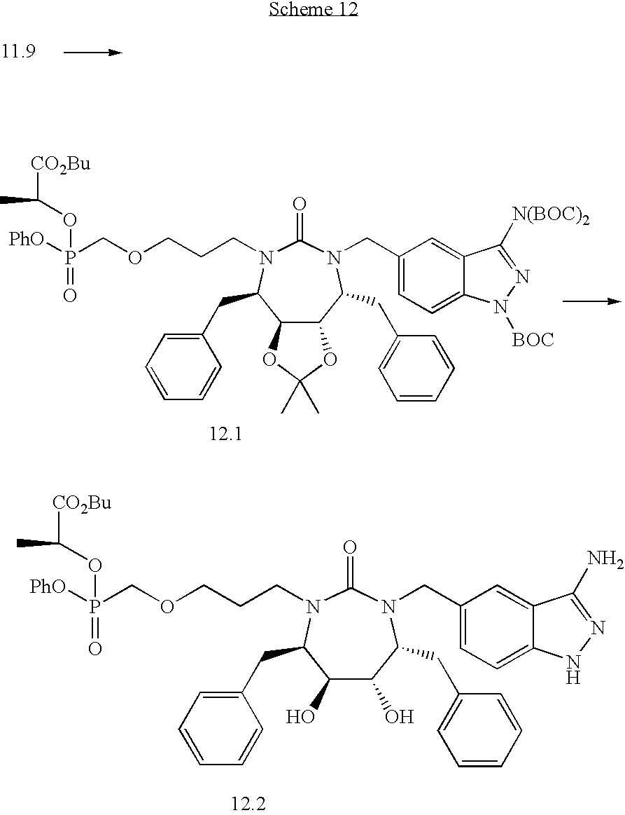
C(N1C(=O)N(CC2=CC=C3C(=C2)C([N(BOC)2])=NN3[BOC])C(CC2=CC=CC=C2)C2C(C1CC1=CC=CC=C1)OC(C)(C)O2)CCOCP([PhO])(=O)OC([CO2Bu])C.C(N1C(=O)N(CC2=CC=C3C(=C2)C(N)=NN3)C(CC2=CC=CC=C2)C(O)C(O)C1CC1=CC=CC=C1)CCOCP([PhO])(=O)OC([CO2Bu])C
